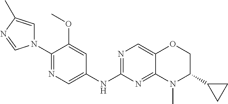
C1(N2C=C(C)N=C2)=NC=C(NC2=NC=C3C(=N2)N(C)C(C2CC2)CO3)C=C1OC
